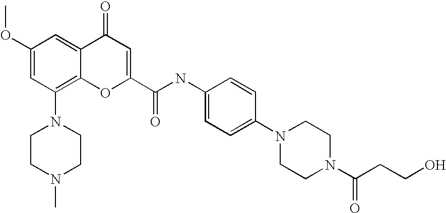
C1(OC)=CC(N2CCN(C)CC2)=C2C(=C1)C(=O)C=C(C(=O)NC1=CC=C(N3CCN(C(CCO)=O)CC3)C=C1)O2
